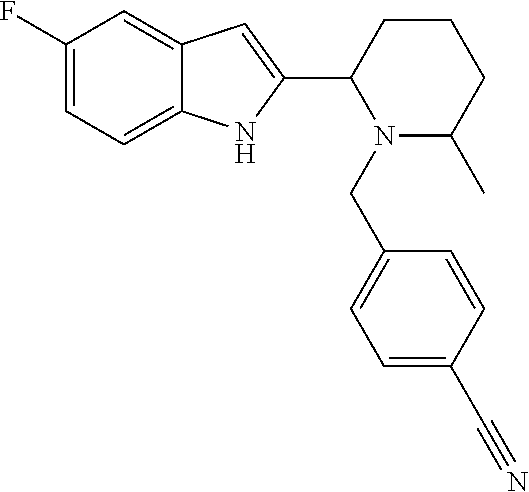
C1(F)=CC=C2C(=C1)C=C(C1CCCC(C)N1CC1=CC=C(C#N)C=C1)N2
